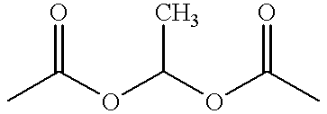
CC(OC(OC(C)=O)C)=O
